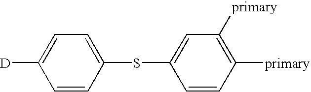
C1=CC(SC2=CC([primary])=C([primary])C=C2)=CC=C1[D]
